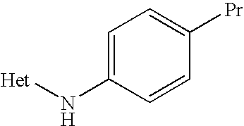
C1=C(N[Het])C=CC([Pr])=C1
